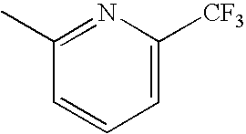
C1=CC=C([CF3])N=C1C
